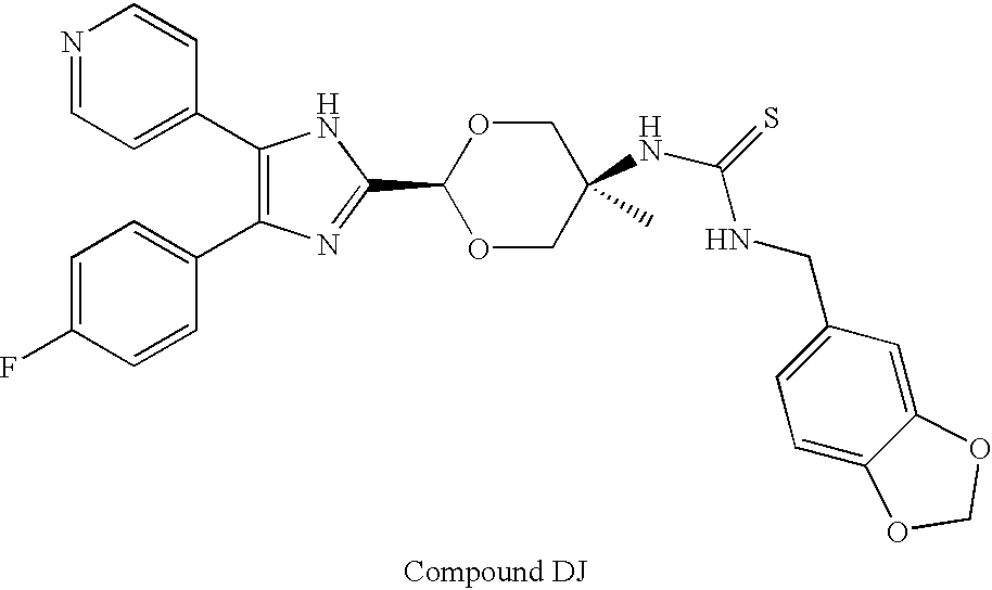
C1(C2=CC=NC=C2)=C(C2=CC=C(F)C=C2)N=C(C2OCC(NC(NCC3=CC=C4C(=C3)OCO4)=S)(C)CO2)N1
